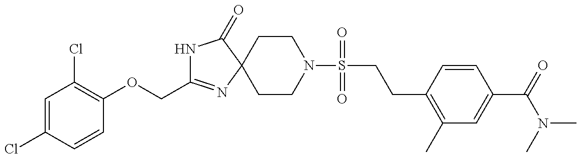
N1C(COC2=C(Cl)C=C(Cl)C=C2)=NC2(C1=O)CCN(S(CCC1=C(C)C=C(C(=O)N(C)C)C=C1)(=O)=O)CC2
